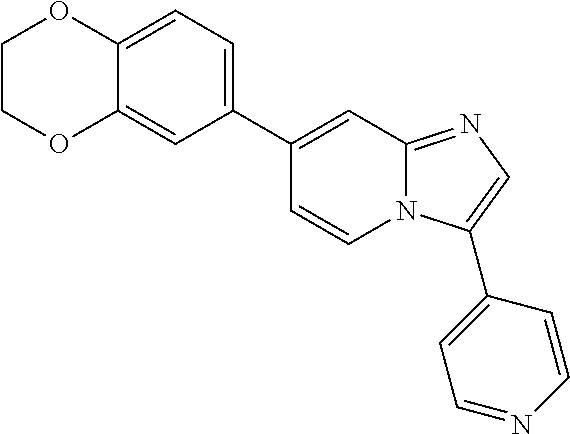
C1COC2=CC(C3=CC4=NC=C(C5=CC=NC=C5)N4C=C3)=CC=C2O1
